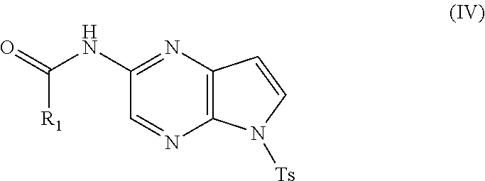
N1=C(NC(=O)[R1])C=NC2=C1C=CN2[Ts]
